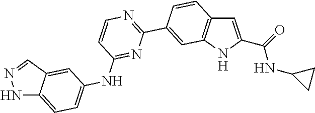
C1=C(C(NC2CC2)=O)NC2=C1C=CC(C1=NC=CC(NC3=CC=C4C(=C3)C=NN4)=N1)=C2
